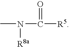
CN([R8a])C(=O)[R5]
